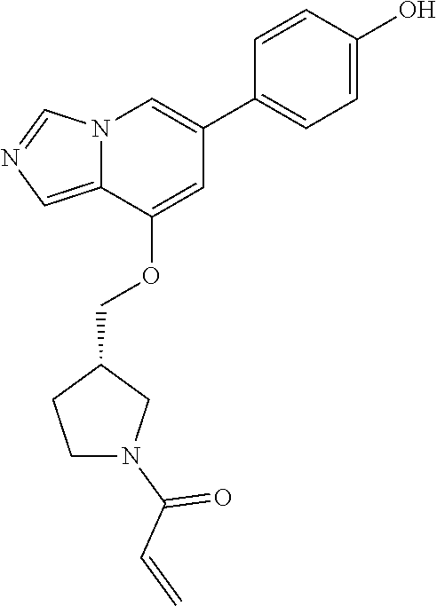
C1=CC(O)=CC=C1C1=CN2C(=CN=C2)C(OCC2CCN(C(C=C)=O)C2)=C1
